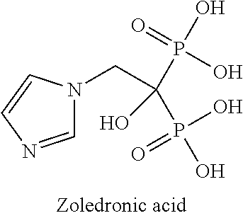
C1=NC=CN1CC(P(O)(O)=O)(P(O)(O)=O)O
